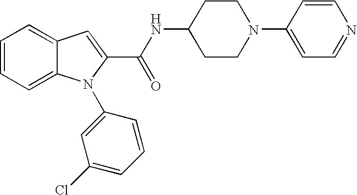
C1=C2C(=CC=C1)N(C1=CC(Cl)=CC=C1)C(C(=O)NC1CCN(C3=CC=NC=C3)CC1)=C2
